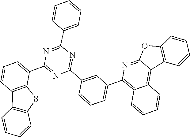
C1(C2=NC(C3=CC=CC=C3)=NC(C3=CC=CC4=C3SC3=C4C=CC=C3)=N2)=CC(C2=C3C(=C4C5=C(C=CC=C5)OC4=N2)C=CC=C3)=CC=C1
